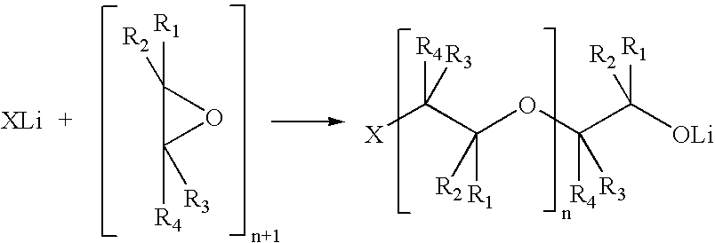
C1([R1])([R2])C([R4])([R3])O1.[X]C(C(OC(C([OLi])([R1])[R2])([R4])[R3])([R1])[R2])([R4])[R3]
